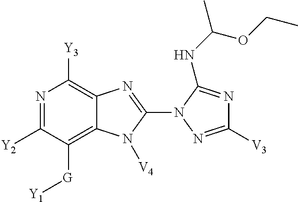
N1=C([Y2])C([G][Y1])=C2C(=C1[Y3])N=C(N1N=C([V3])N=C1NC(C)OCC)N2[V4]
